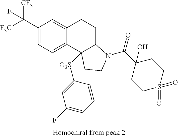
[F3C]C(C1=CC=C2C(=C1)CCC1C2([O2S]C2=CC(F)=CC=C2)CCN1C(C1(O)CCS(=O)(=O)CC1)=O)([CF3])F
